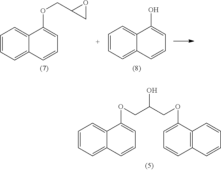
C1=CC=C2C(=C1)C(OCC(COC1=CC=CC3=C1C=CC=C3)O)=CC=C2.C1=CC=C2C(=C1)C(OCC1CO1)=CC=C2.C1=CC=C2C(=C1)C(O)=CC=C2
